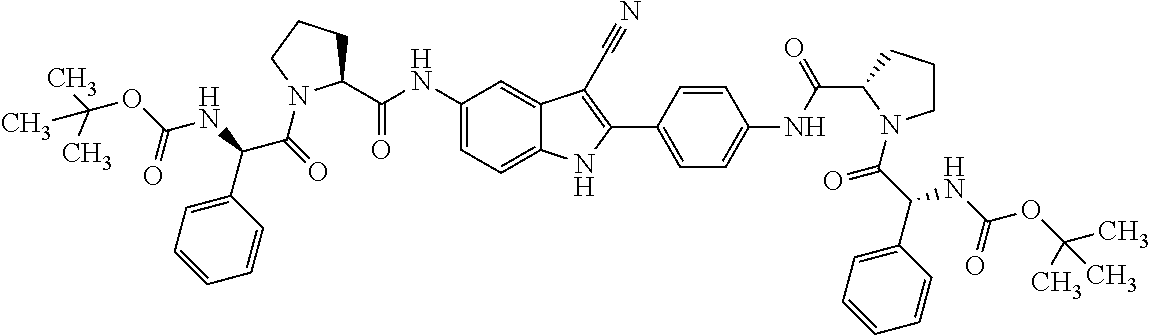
C1(NC(C2CCCN2C(=O)C(NC(=O)OC(C)(C)C)C2=CC=CC=C2)=O)=CC=C2C(=C1)C(C#N)=C(C1=CC=C(NC(C3N(C(C(C4=CC=CC=C4)NC(=O)OC(C)(C)C)=O)CCC3)=O)C=C1)N2
